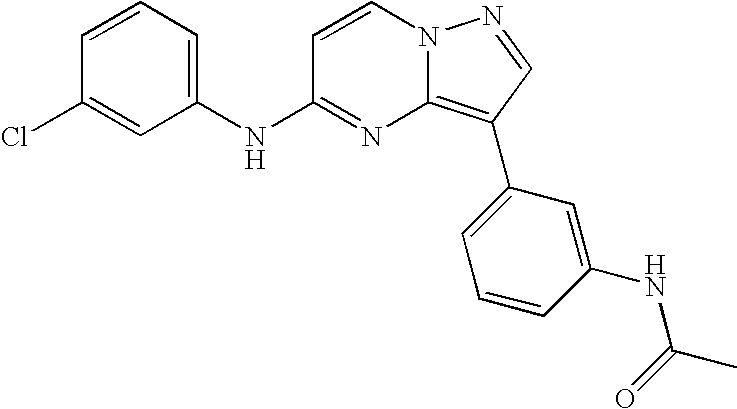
C1=CC=C(NC2=NC3=C(C4=CC=CC(NC(C)=O)=C4)C=NN3C=C2)C=C1Cl
